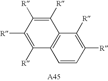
C1=CC([R])=C([R])C2=C1C([R])=C([R])C([R])=C2[R]
